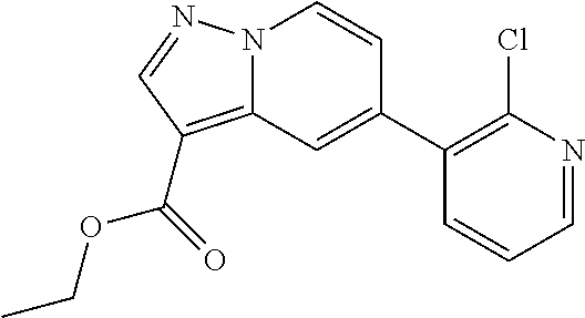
N12C(=C(C(=O)OCC)C=N1)C=C(C1=C(Cl)N=CC=C1)C=C2
